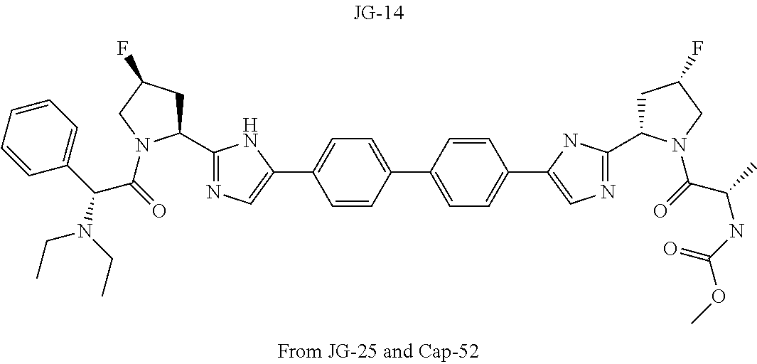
N1=C(C2CC(F)CN2C(=O)C(N(CC)CC)C2=CC=CC=C2)NC(C2=CC=C(C3=CC=C(C4=CN=C(C5CC(F)CN5C(=O)C(NC(=O)OC)C)N4)C=C3)C=C2)=C1
